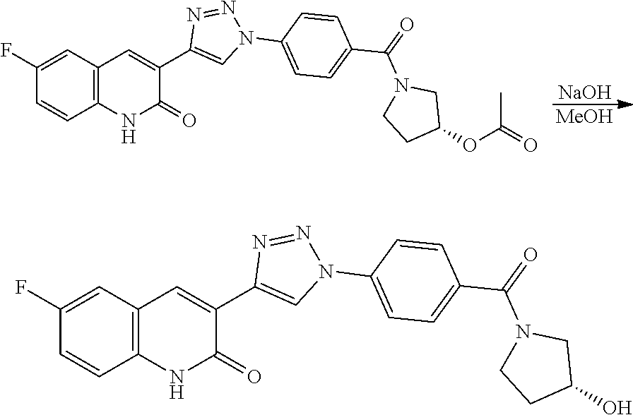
[NaOH].[MeOH].C1(F)=CC2=C(C=C1)NC(=O)C(C1=CN(C3=CC=C(C(N4CCC(OC(=O)C)C4)=O)C=C3)N=N1)=C2.C1(F)=CC2=C(C=C1)NC(=O)C(C1=CN(C3=CC=C(C(N4CCC(O)C4)=O)C=C3)N=N1)=C2
